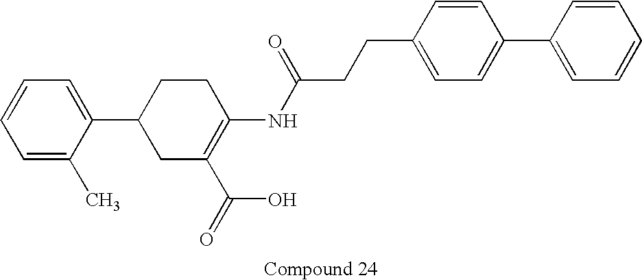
C1(C2CC(C(=O)O)=C(NC(CCC3=CC=C(C4=CC=CC=C4)C=C3)=O)CC2)=CC=CC=C1C
